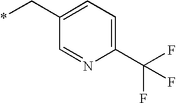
C(C1=CC=C(C(F)(F)F)N=C1)*
